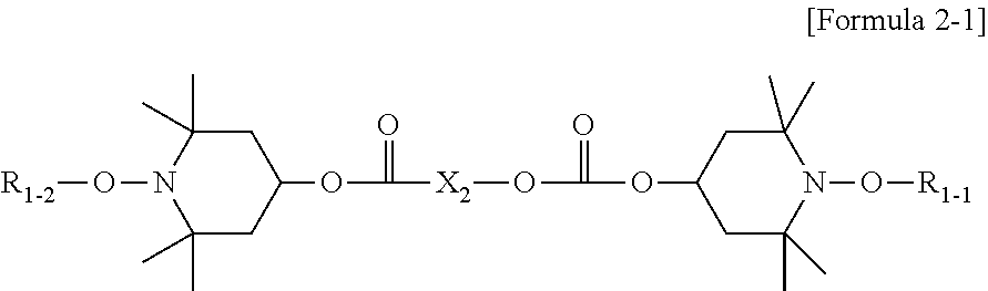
C1(C)(C)CC(OC(=O)[X2]OC(OC2CC(C)(C)N(O[R1-1])C(C)(C)C2)=O)CC(C)(C)N1O[R1-2]
